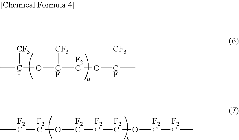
C[CF](O[CF]([F2C]O[CF](C)[CF3])[CF3])[CF3].C[F2C][F2C]O[F2C][F2C][F2C]O[F2C][F2C]C
